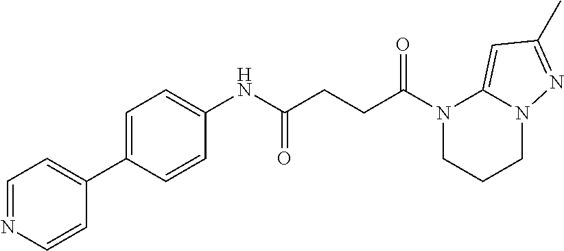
N1(C(CCC(NC2=CC=C(C3=CC=NC=C3)C=C2)=O)=O)CCCN2C1=CC(C)=N2
